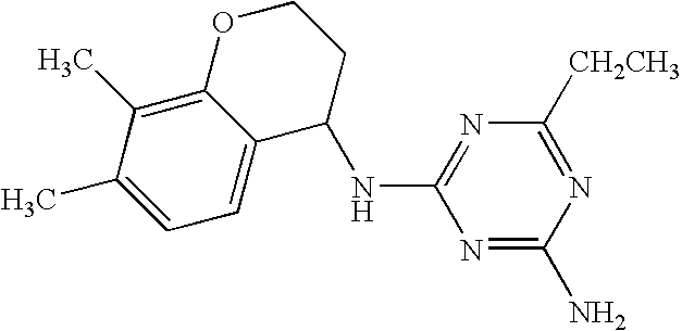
N1=C(N)N=C([CH2CH3])N=C1NC1C2=CC=C(C)C(C)=C2OCC1
